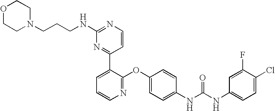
O1CCN(CCCNC2=NC=CC(C3=CC=CN=C3OC3=CC=C(NC(NC4=CC=C(Cl)C(F)=C4)=O)C=C3)=N2)CC1
